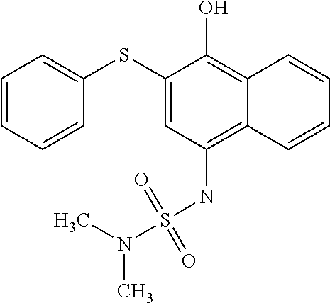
C1=CC=CC(SC2=CC(NS(N(C)C)(=O)=O)=C3C(=C2O)C=CC=C3)=C1
